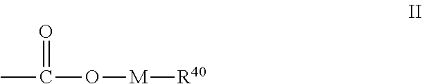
CC(=O)O[M][R40]
